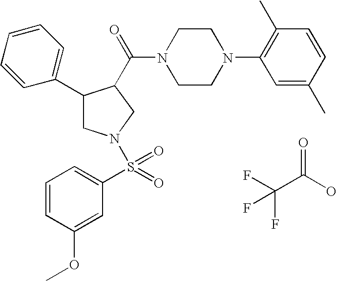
O=C(O)C(F)(F)F.C1(C2=CC=CC=C2)CN(S(C2=CC=CC(OC)=C2)(=O)=O)CC1C(=O)N1CCN(C2=C(C)C=CC(C)=C2)CC1
